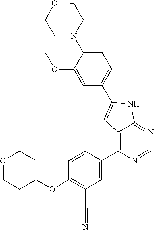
O1CCC(OC2=C(C#N)C=C(C3=C4C(=NC=N3)NC(C3=CC=C(N5CCOCC5)C(OC)=C3)=C4)C=C2)CC1
